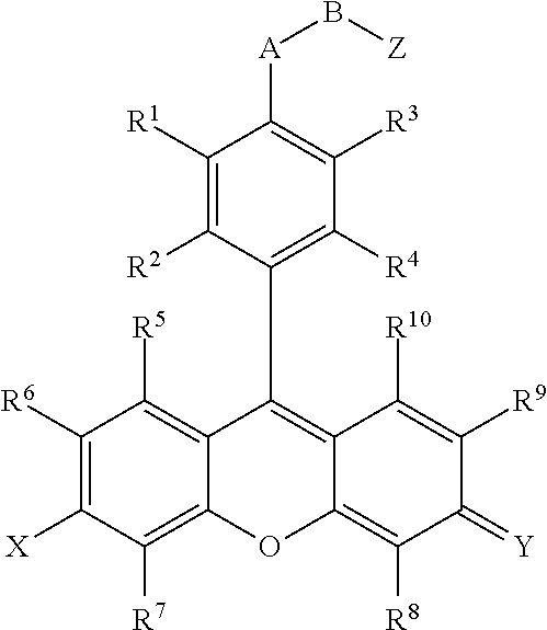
C12=C([R5])C([R6])=C([X])C([R7])=C1OC1=C([R8])C(=[Y])C([R9])=C([R10])C1=C2C1=C([R4])C([R3])=C([A]B[Z])C([R1])=C1[R2]
